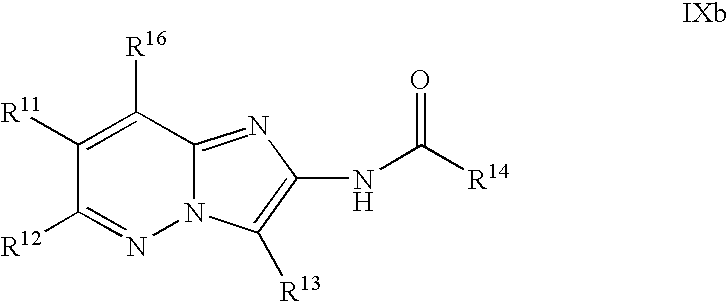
C1([R11])=C([R16])C2=NC(NC([R14])=O)=C([R13])N2N=C1[R12]
